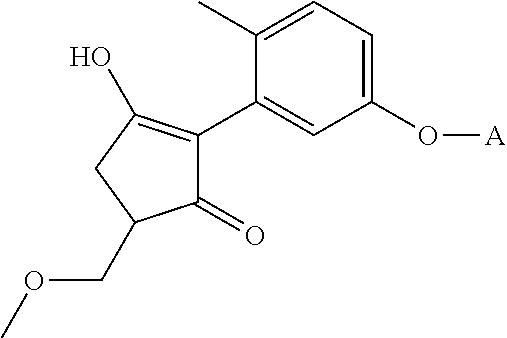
C1(=O)C(C2=CC(O[A])=CC=C2C)=C(O)CC1COC
